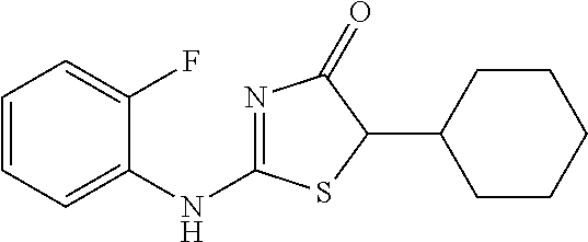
C1=CC=C(NC2=NC(=O)C(C3CCCCC3)S2)C(F)=C1
